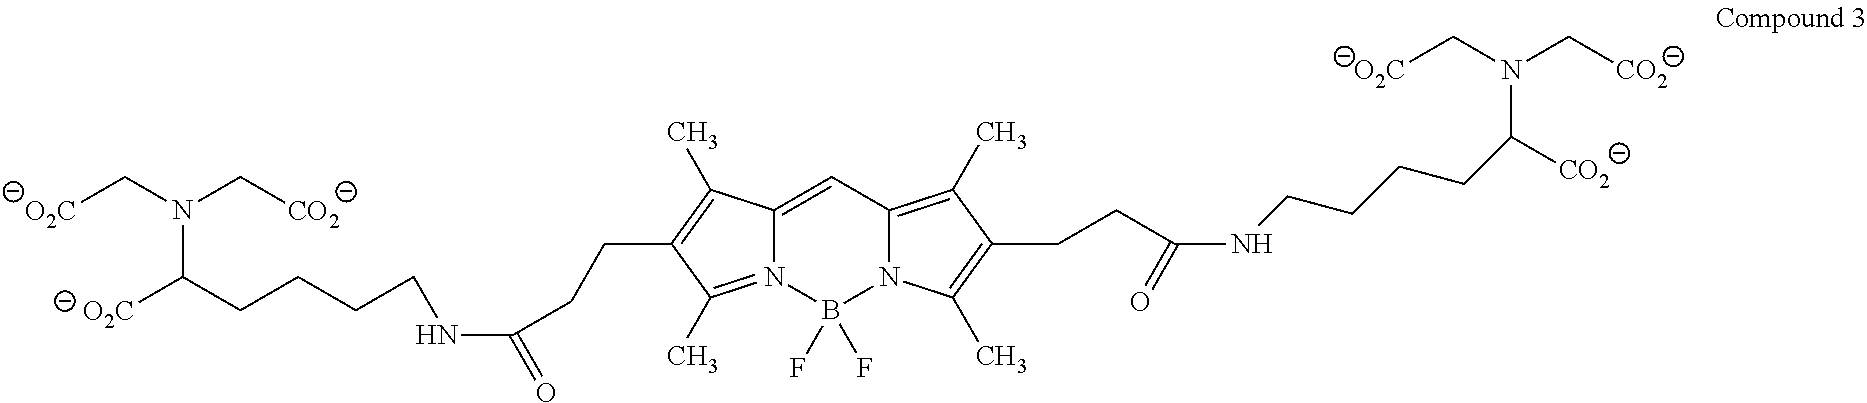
[O2C]CN(C[CO2])C(CCCCNC(=O)CCC1=C(C)C2=CC3=C(C)C(CCC(=O)NCCCCC(N(C[O2C])C[CO2])[CO2])=C(C)N3B(F)(F)N2=C1C)[O2C]
